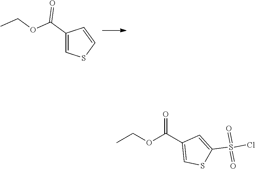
C1(C(OCC)=O)=CSC=C1.CCOC(C1=CSC(S(Cl)(=O)=O)=C1)=O
